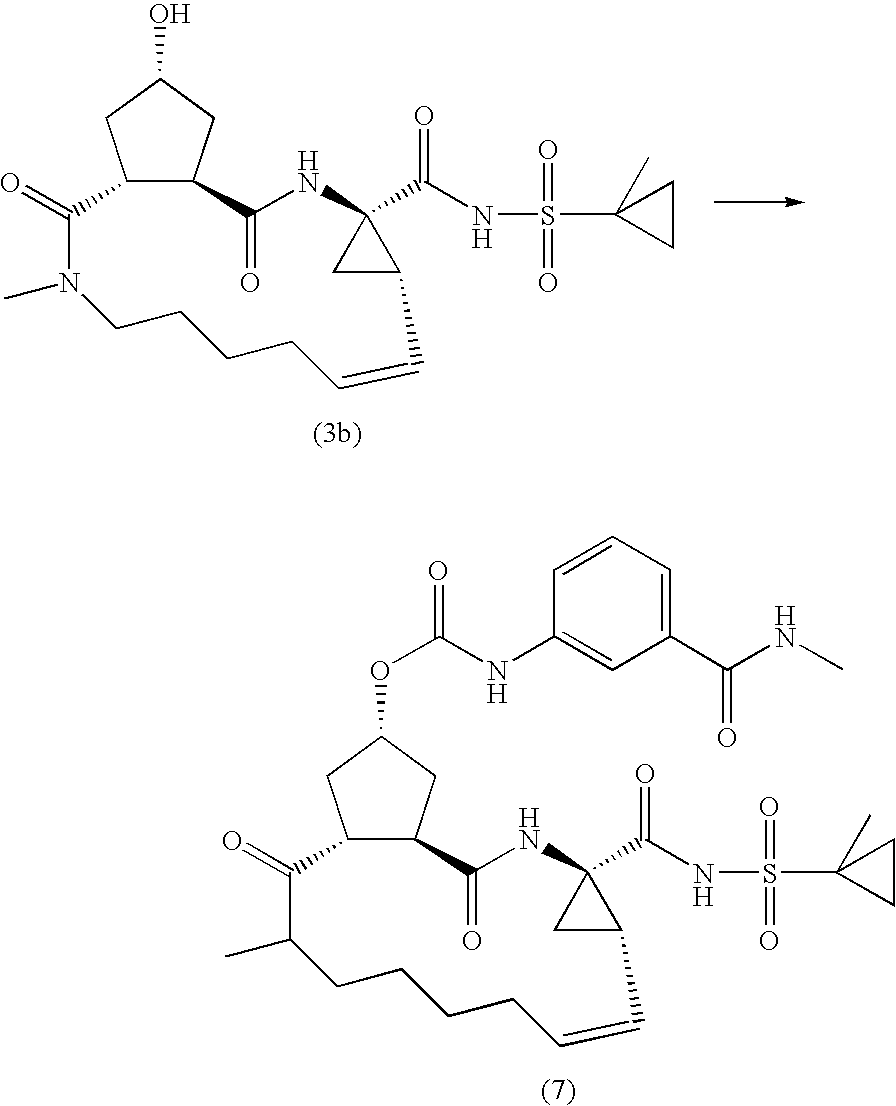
C12C(CC(O)C1)C(=O)NC1(C(NS(=O)(=O)C3(C)CC3)=O)CC1C=CCCCCN(C)C2=O.C12C(CC(OC(NC3=CC(C(NC)=O)=CC=C3)=O)C1)C(=O)NC1(C(NS(=O)(=O)C3(C)CC3)=O)CC1C=CCCCCC(C)C2=O
